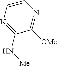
C1=CN=C(N[Me])C([OMe])=N1
